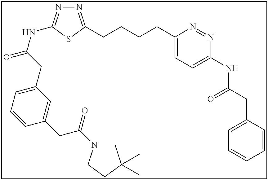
N1=C(CCCCC2=CC=C(NC(CC3=CC=CC=C3)=O)N=N2)SC(NC(=O)CC2=CC=CC(CC(=O)N3CC(C)(C)CC3)=C2)=N1
